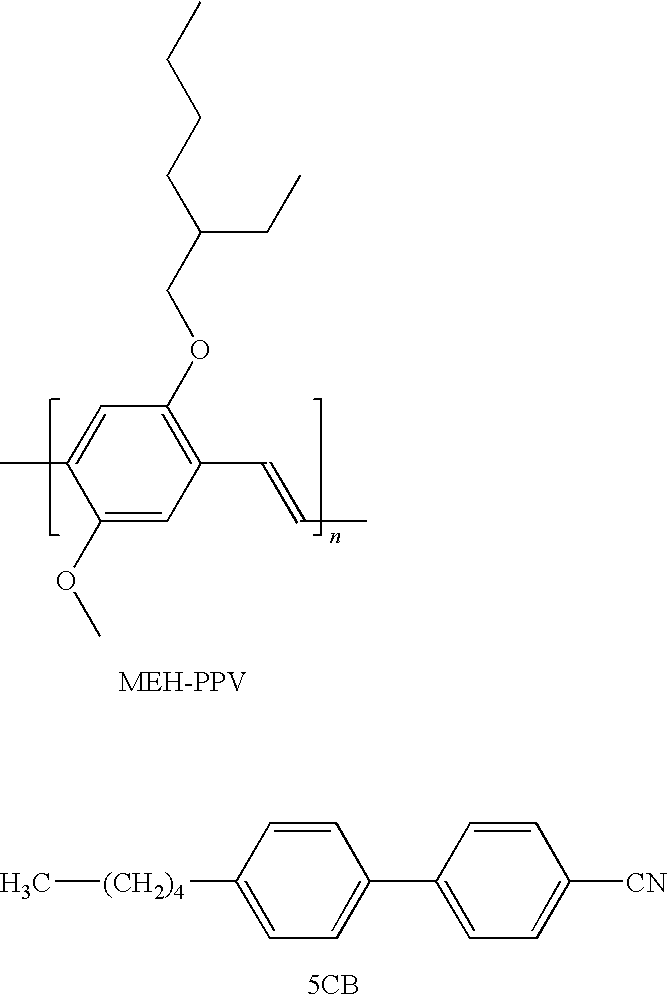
C1(OC)=CC(C=CC)=C(OCC(CC)CCCC)C=C1C.C[(CH2)4]C1=CC=C(C2=CC=C([CN])C=C2)C=C1.[5CB]
